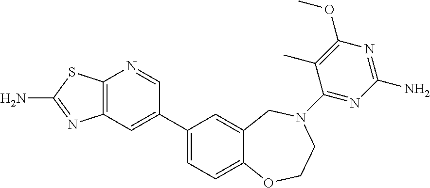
C12=C(C=C(C3=CC=C4C(=C3)CN(C3=NC(N)=NC(OC)=C3C)CCO4)C=N1)N=C(N)S2
